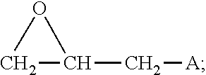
C1C(C[A])O1
